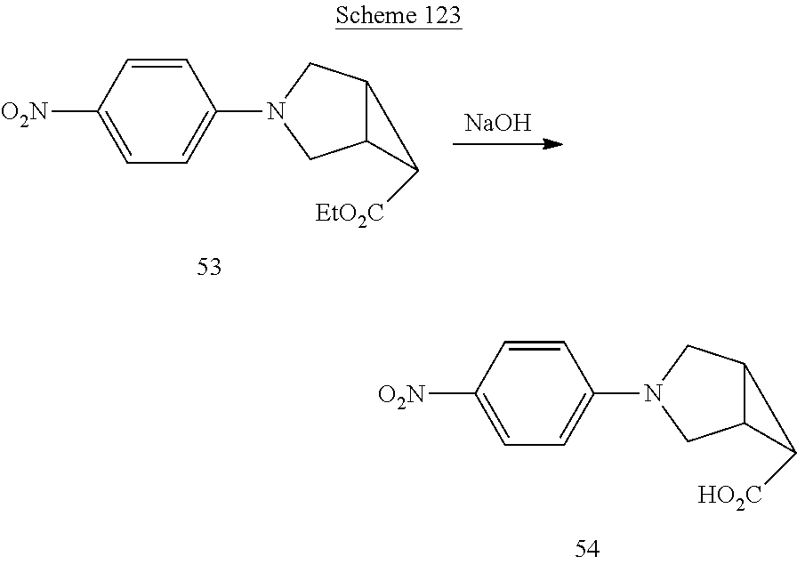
[NaOH].C12C(CN(C3=CC=C([O2N])C=C3)C1)C2[EtO2C].C12C(CN(C3=CC=C([O2N])C=C3)C1)C2[HO2C]
